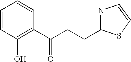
C1=CC(O)=C(C(CCC2=NC=CS2)=O)C=C1
